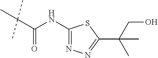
C(C(NC1=NN=C(C(CO)(C)C)S1)=O)(C)(C)C
